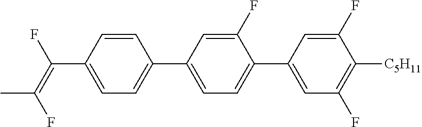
C1=CC(C(=C(F)C)F)=CC=C1C1=CC=C(C2=CC(F)=C([C5H11])C(F)=C2)C(F)=C1
